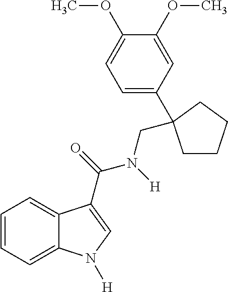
C1=CC=C2C(=C1)C(C(=O)N([H])CC1(C3=CC=C(OC)C(OC)=C3)CCCC1)=CN2[H]
